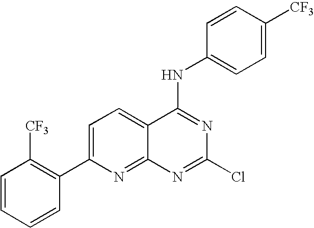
C1=CC=CC(C2=CC=C3C(=N2)N=C(Cl)N=C3NC2=CC=C([CF3])C=C2)=C1[CF3]
